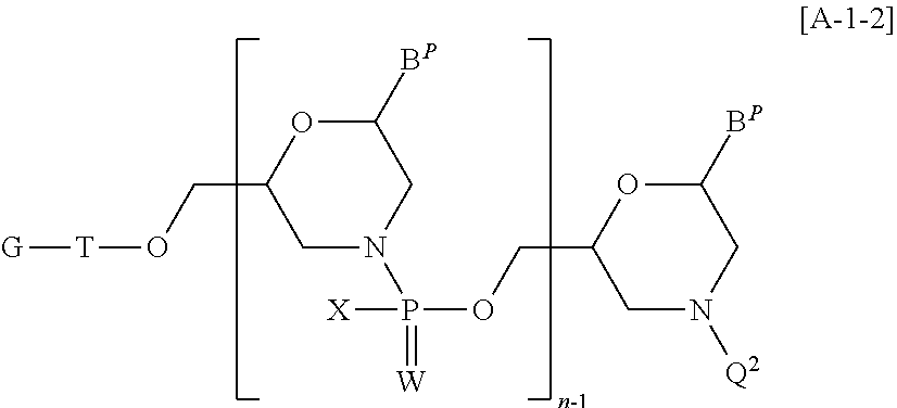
C1([BP])OC(CO[T][G])CN(P(=[W])(OCC2CN([Q2])CC([BP])O2)[X])C1
